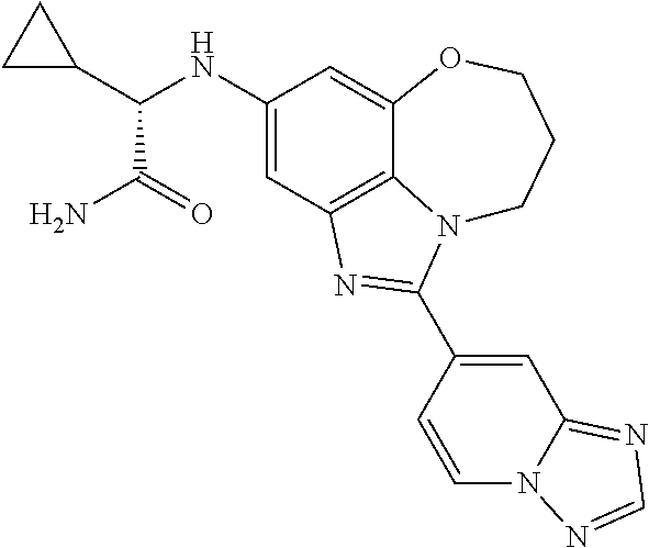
C1(NC(C2CC2)C(N)=O)=CC2=C3C(=C1)OCCCN3C(C1=CC3=NC=NN3C=C1)=N2
